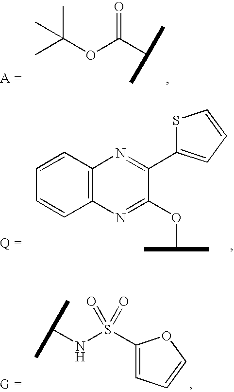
CC(OC(C(C)C)=O)(C)C.C12=C(C=CC=C1)N=C(C1=CC=CS1)C(OC(C)C)=N2.C1(S(NC(C)C)(=O)=O)=CC=CO1
